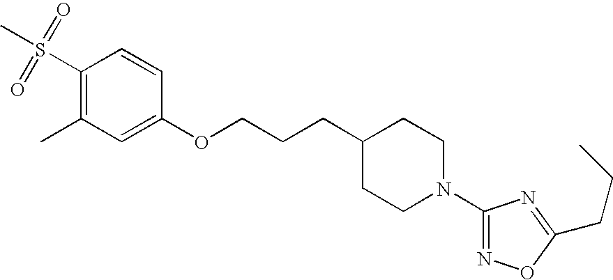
C1(S(=O)(=O)C)=C(C)C=C(OCCCC2CCN(C3=NOC(CCC)=N3)CC2)C=C1
